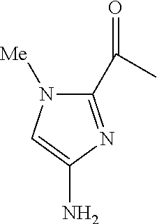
C1(C(C)=O)=NC(N)=CN1[Me]
